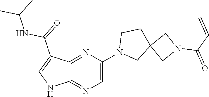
C12=NC(N3CC4(CC3)CN(C(=O)C=C)C4)=CN=C1NC=C2C(NC(C)C)=O
